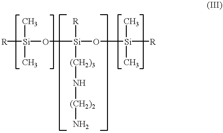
[R][Si](C)(O[Si]([R])([(CH2)3]N[(CH2)2]N)O[Si](C)(C)[R])C
